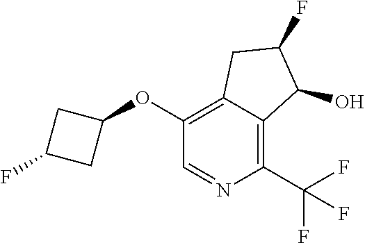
C1(OC2=C3C(=C(C(F)(F)F)N=C2)C(O)C(F)C3)CC(F)C1
